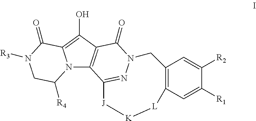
N12C3=C(C(O)=C1C(=O)N([R3])CC2[R4])C(=O)N1N=C3[J][K][L]C2=C(C1)C=C([R2])C([R1])=C2
